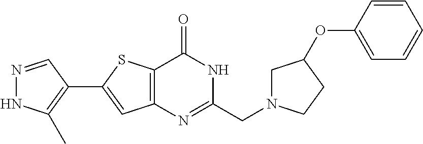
N1=CC(C2=CC3=C(S2)C(=O)NC(CN2CC(OC4=CC=CC=C4)CC2)=N3)=C(C)N1
